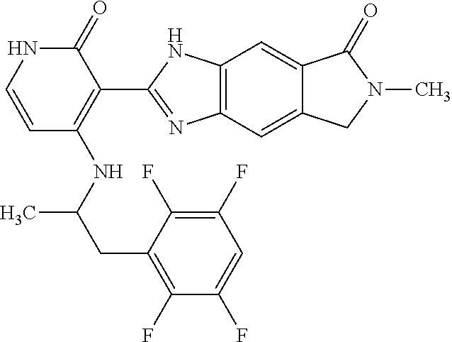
C1(=O)NC=CC(NC(CC2=C(F)C(F)=CC(F)=C2F)C)=C1C1=NC2=C(N1)C=C1C(=C2)CN(C)C1=O
